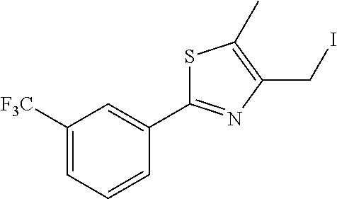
C1(CI)=C(C)SC(C2=CC([F3C])=CC=C2)=N1
